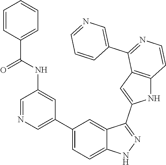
C1(C2=CN=CC(NC(C3=CC=CC=C3)=O)=C2)=CC=C2C(=C1)C(C1=CC3=C(N1)C=CN=C3C1=CN=CC=C1)=NN2
